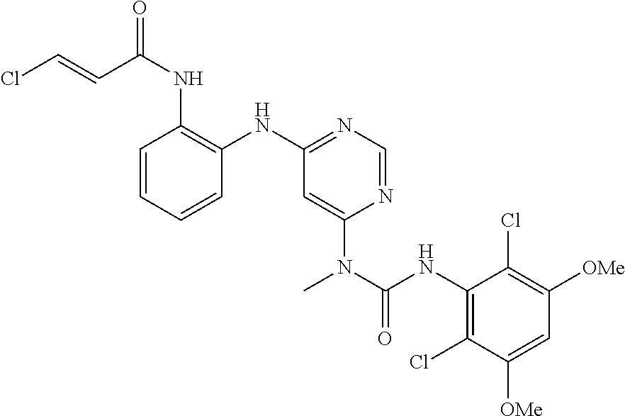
C1=CC=CC(NC2=NC=NC(N(C(NC3=C(Cl)C([OMe])=CC([OMe])=C3Cl)=O)C)=C2)=C1NC(=O)C=CCl
